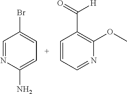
C1=NC(N)=CC=C1Br.C1=CC=NC(OC)=C1C(=O)[H]
